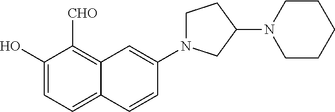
C1(O)=CC=C2C(=C1[CHO])C=C(N1CCC(N3CCCCC3)C1)C=C2
